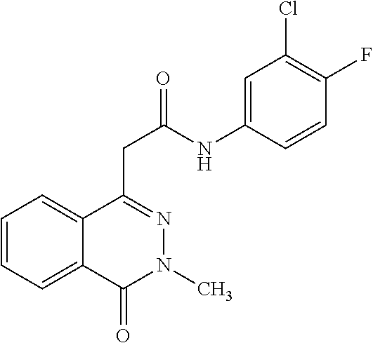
C1=CC=C2C(=C1)C(CC(NC1=CC(Cl)=C(F)C=C1)=O)=NN(C)C2=O
